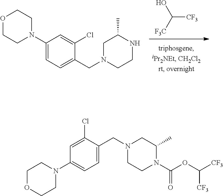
C1(CN2CCNC(C)C2)=CC=C(N2CCOCC2)C=C1Cl.OC([F3C])[CF3].C1=C(Cl)C(CN2CC(C)N(C(OC([CF3])[CF3])=O)CC2)=CC=C1N1CCOCC1
